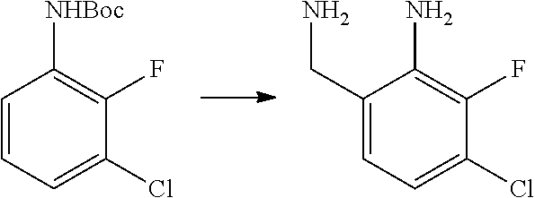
C1=CC=C(Cl)C(F)=C1[NHBoc].C1(CN)=CC=C(Cl)C(F)=C1N
